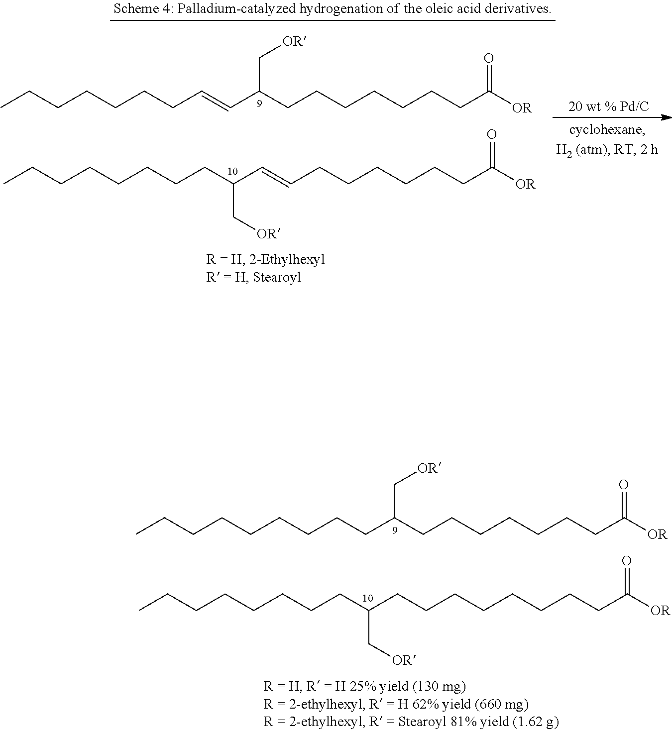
C(CC(CCCCCCCC([OR])=O)C[OR])CCCCCCC.C(CC(CCCCCCCCC([OR])=O)C[OR])CCCCCC.C(=CC(CCCCCCCC([OR])=O)C[OR])CCCCCCC.C(CC(C=CCCCCCCC([OR])=O)C[OR])CCCCCC
